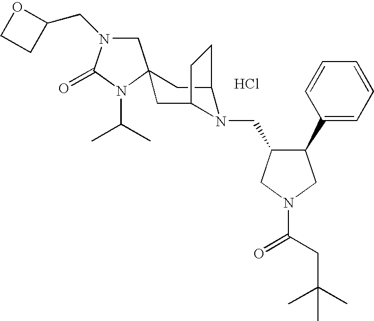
Cl.C1N(CC2OCC2)C(=O)N(C(C)C)C12CC1N(CC3C(C4=CC=CC=C4)CN(C(=O)CC(C)(C)C)C3)C(C2)CC1
